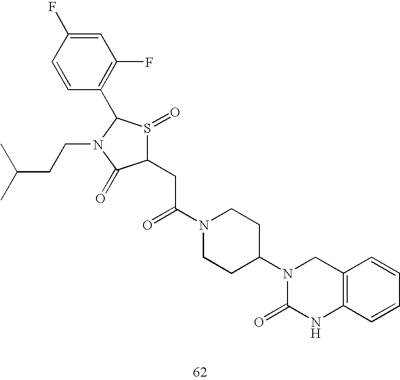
C1(CC(N2CCC(N3C(=O)NC4=C(C3)C=CC=C4)CC2)=O)S(=O)C(C2=C(F)C=C(F)C=C2)N(CCC(C)C)C1=O
